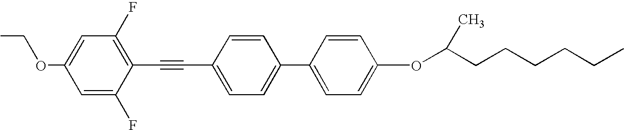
CCOC1=CC(F)=C(C#CC2=CC=C(C3=CC=C(OC(C)CCCCCC)C=C3)C=C2)C(F)=C1
